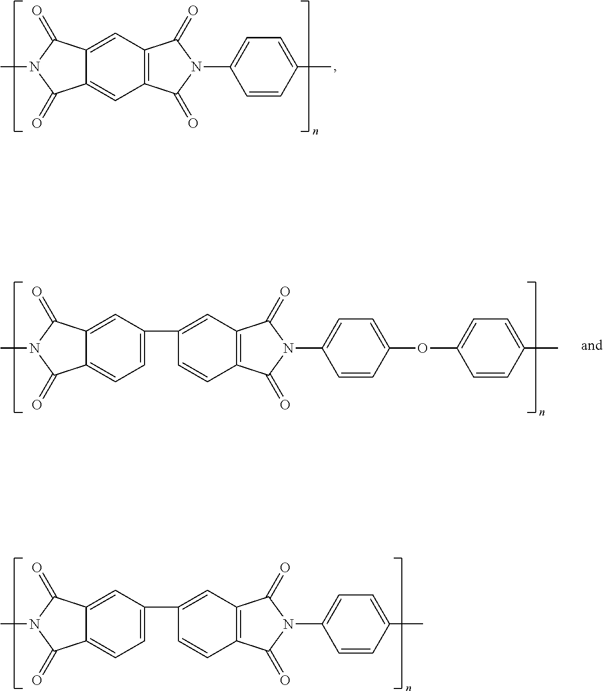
C1=C(C2=CC3=C(C=C2)C(=O)N(C2=CC=C(C)C=C2)C3=O)C=C2C(=C1)C(=O)N(C)C2=O.C1=C2C(=CC3=C1C(=O)N(C1=CC=C(C)C=C1)C3=O)C(=O)N(C)C2=O.C1=C(C2=CC3=C(C=C2)C(=O)N(C2=CC=C(OC4=CC=C(C)C=C4)C=C2)C3=O)C=C2C(=C1)C(=O)N(C)C2=O
